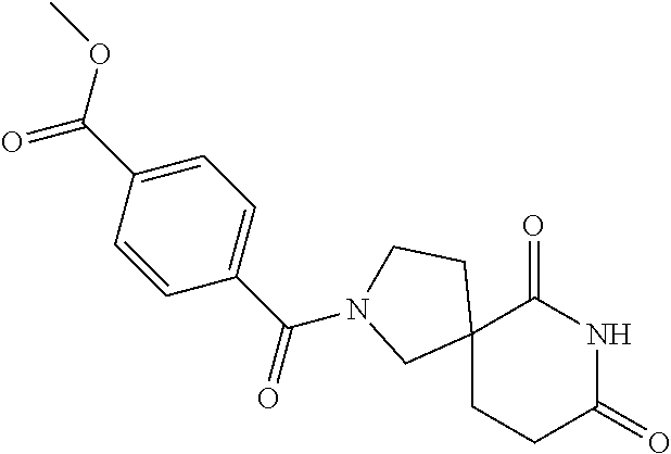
C12(CCC(=O)NC1=O)CCN(C(=O)C1=CC=C(C(=O)OC)C=C1)C2
